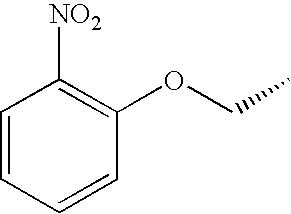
C1=CC=CC(OCC)=C1[NO2]
